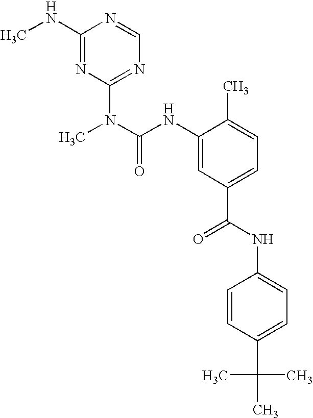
C1(NC)=NC(N(C)C(NC2=CC(C(=O)NC3=CC=C(C(C)(C)C)C=C3)=CC=C2C)=O)=NC=N1
